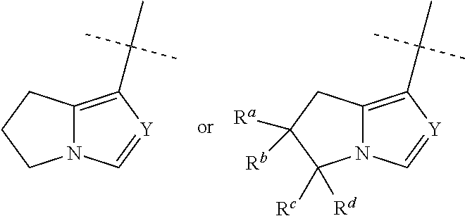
C12=C(C(C)(C)C)[Y]=CN1CCC2.C12=C(C(C)(C)C)[Y]=CN1C([Rc])([Rd])C([Ra])([Rb])C2
